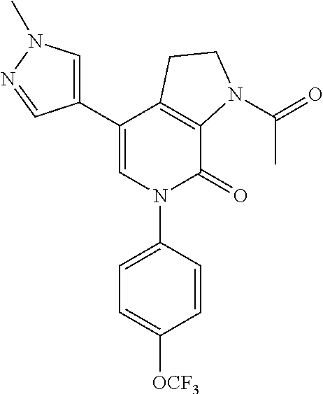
C1(C2=CN(C)N=C2)=CN(C2=CC=C([OCF3])C=C2)C(=O)C2=C1CCN2C(=O)C
